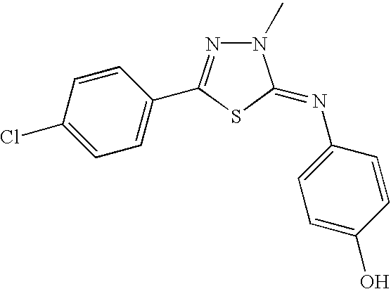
C1=C(Cl)C=CC(C2=NN(C)C(=NC3=CC=C(O)C=C3)S2)=C1
